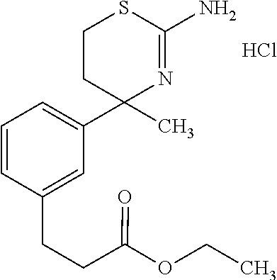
C1=CC(CCC(OCC)=O)=CC(C2(C)N=C(N)SCC2)=C1.Cl
